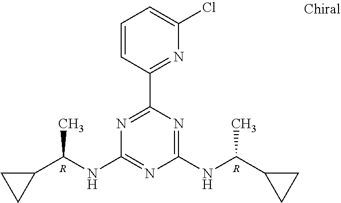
N1=C(C2=NC(Cl)=CC=C2)N=C(NC(C2CC2)C)N=C1NC(C1CC1)C.[R].[R]
